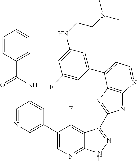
C1=NC=C(C2=CN=C3C(=C2F)C(C2=NC4=C(N2)N=CC=C4C2=CC(NCCN(C)C)=CC(F)=C2)=NN3)C=C1NC(=O)C1=CC=CC=C1
